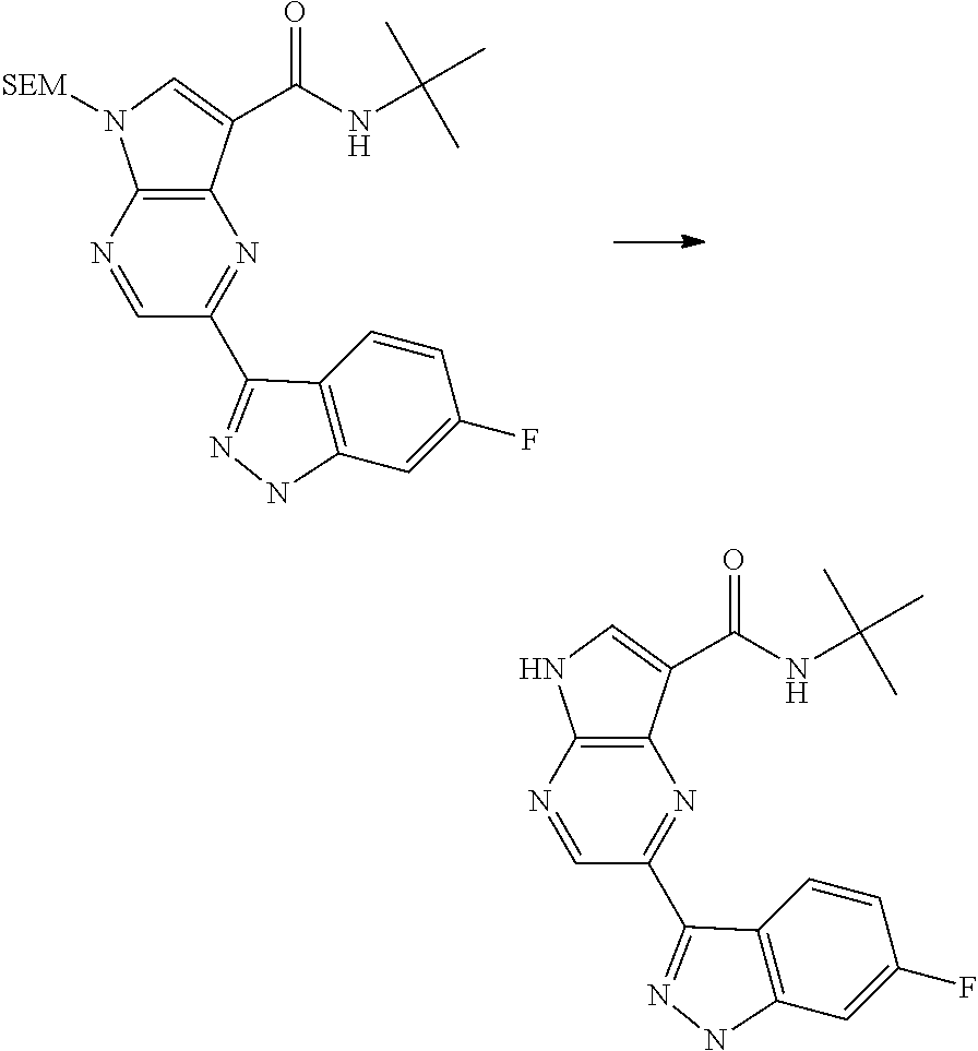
C(NC(=O)C1=CN([SEM])C2=C1N=C(C1=NNC3=C1C=CC(F)=C3)C=N2)(C)(C)C.C(NC(=O)C1=CNC2=C1N=C(C1=NNC3=C1C=CC(F)=C3)C=N2)(C)(C)C
